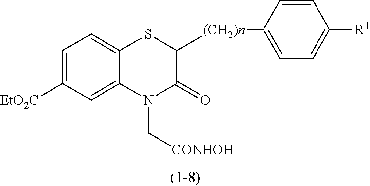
C1=C([EtO2C])C=C2C(=C1)SC([(CH2)n]C1=CC=C([R1])C=C1)C(=O)N2C[CONHOH]
